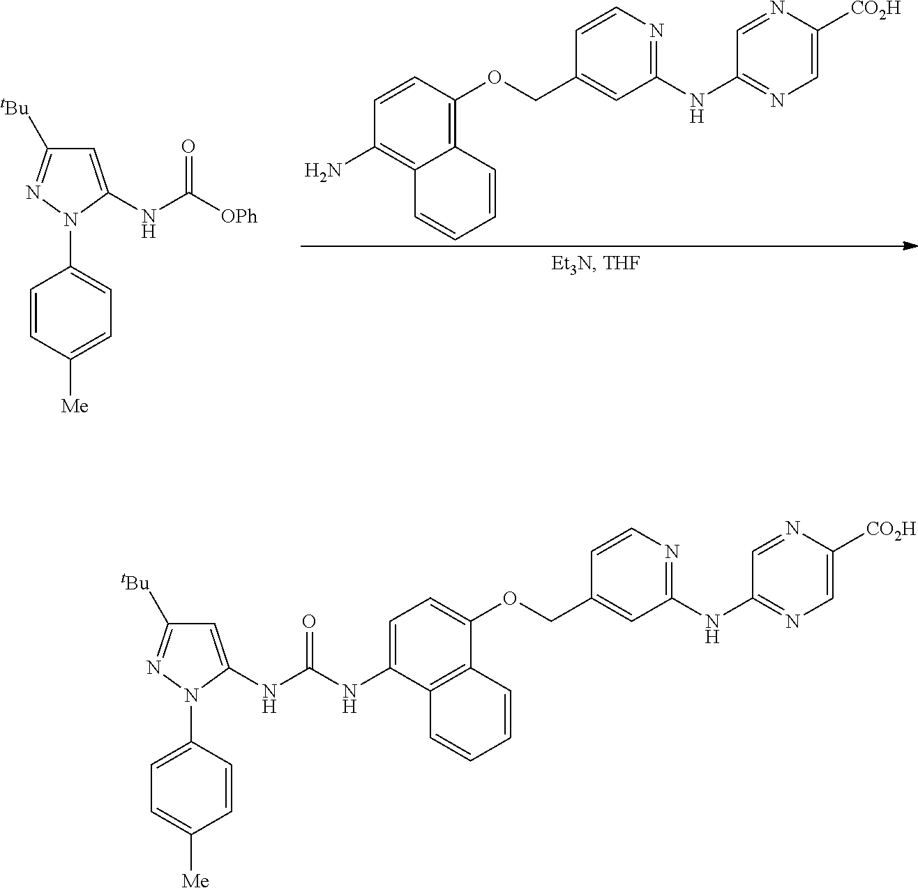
C1(N)=C2C(=C(OCC3=CC(NC4=NC=C([CO2H])N=C4)=NC=C3)C=C1)C=CC=C2.C1=C([Me])C=CC(N2C(NC([OPh])=O)=CC([tBu])=N2)=C1.C1=CC(N2C(NC(NC3=CC=C(OCC4=CC(NC5=NC=C([CO2H])N=C5)=NC=C4)C4=C3C=CC=C4)=O)=CC([tBu])=N2)=CC=C1[Me]
